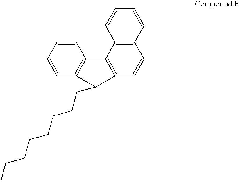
C1=CC2=C(C=C1)C1=C(C=CC3=C1C=CC=C3)C2CCCCCCCC
